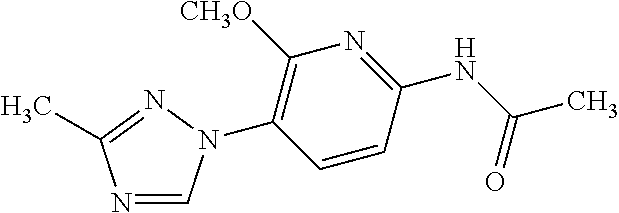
N1=CN(C2=C([CH3O])N=C(NC(C)=O)C=C2)N=C1C
